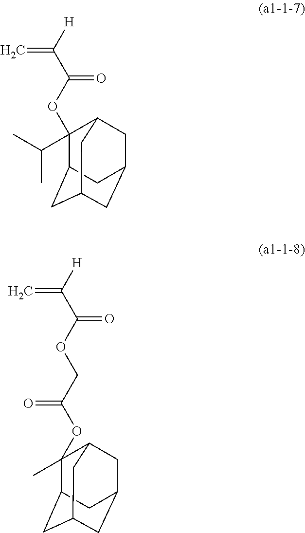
C1(OC(C([H])=C)=O)(C(C)C)C2CC3CC(CC1C3)C2.C12CC3CC(CC(C3)C1(C)OC(COC(C([H])=C)=O)=O)C2
